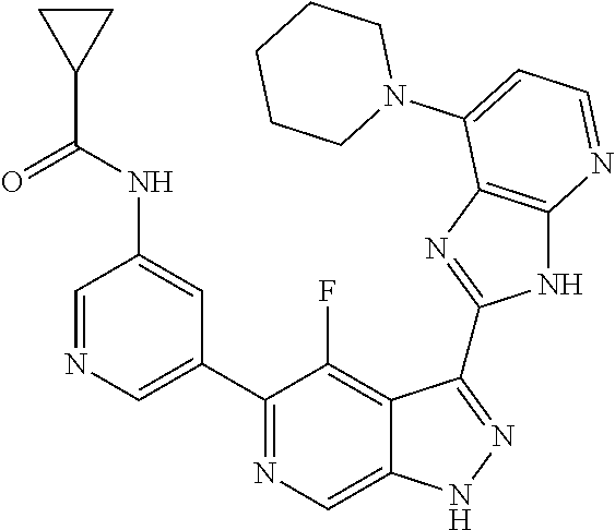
C1=NC=C(C2=NC=C3C(=C2F)C(C2=NC4=C(N2)N=CC=C4N2CCCCC2)=NN3)C=C1NC(=O)C1CC1
